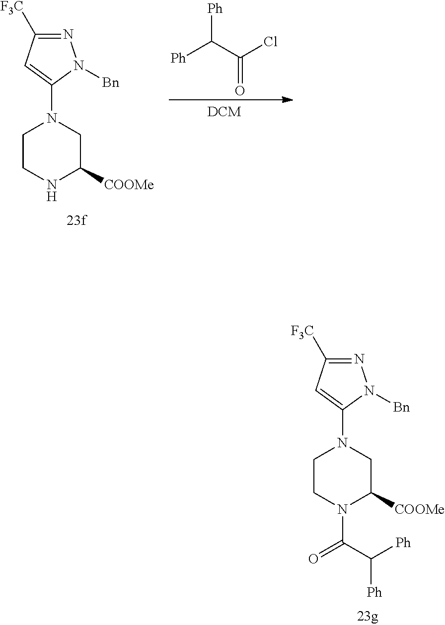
C1CNC([COOMe])CN1C1=CC([F3C])=NN1[Bn].C(C(Cl)=O)([Ph])[Ph].C1CN(C(C([Ph])[Ph])=O)C([COOMe])CN1C1=CC([F3C])=NN1[Bn]
